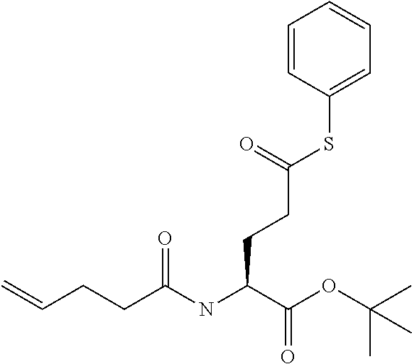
C=CCCC(NC(C(OC(C)(C)C)=O)CCC(SC1=CC=CC=C1)=O)=O
